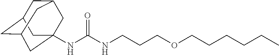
N(C(NCCCOCCCCCC)=O)C12CC3CC(CC(C1)C3)C2
